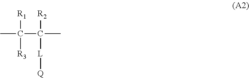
CC(C(C)([R2])[L][Q])([R1])[R3]
